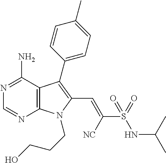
N1=C(N)C2=C(N=C1)N(CCCO)C(C=C([NC])S(NC(C)C)(=O)=O)=C2C1=CC=C(C)C=C1
